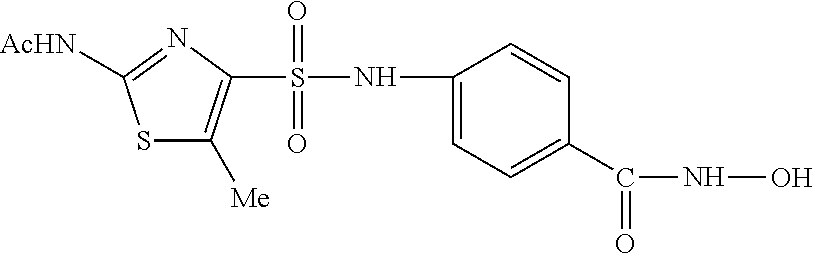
S1C([Me])=C(S(=O)(=O)NC2=CC=C(C(NO)=O)C=C2)N=C1[AcHN]
